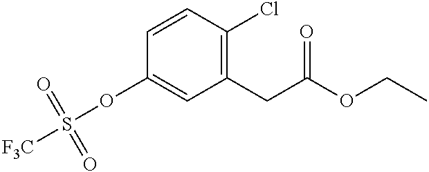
C1=CC(Cl)=C(CC(OCC)=O)C=C1OS([F3C])(=O)=O
